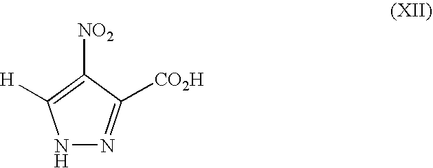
N1N=C([CO2H])C([NO2])=C1[H]
